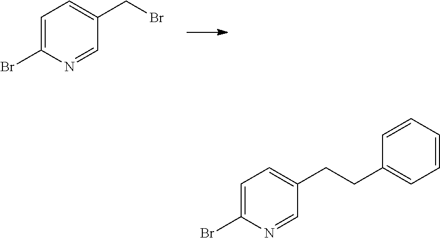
C1=C(Br)N=CC(CBr)=C1.C1=C(Br)N=CC(CCC2=CC=CC=C2)=C1
